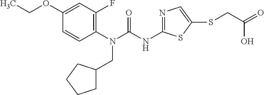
C1(N(CC2CCCC2)C(=O)NC2=NC=C(SCC(=O)O)S2)=C(F)C=C(OCC)C=C1
